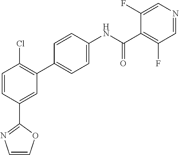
C1=CC(C2=NC=CO2)=CC(C2=CC=C(NC(C3=C(F)C=NC=C3F)=O)C=C2)=C1Cl
